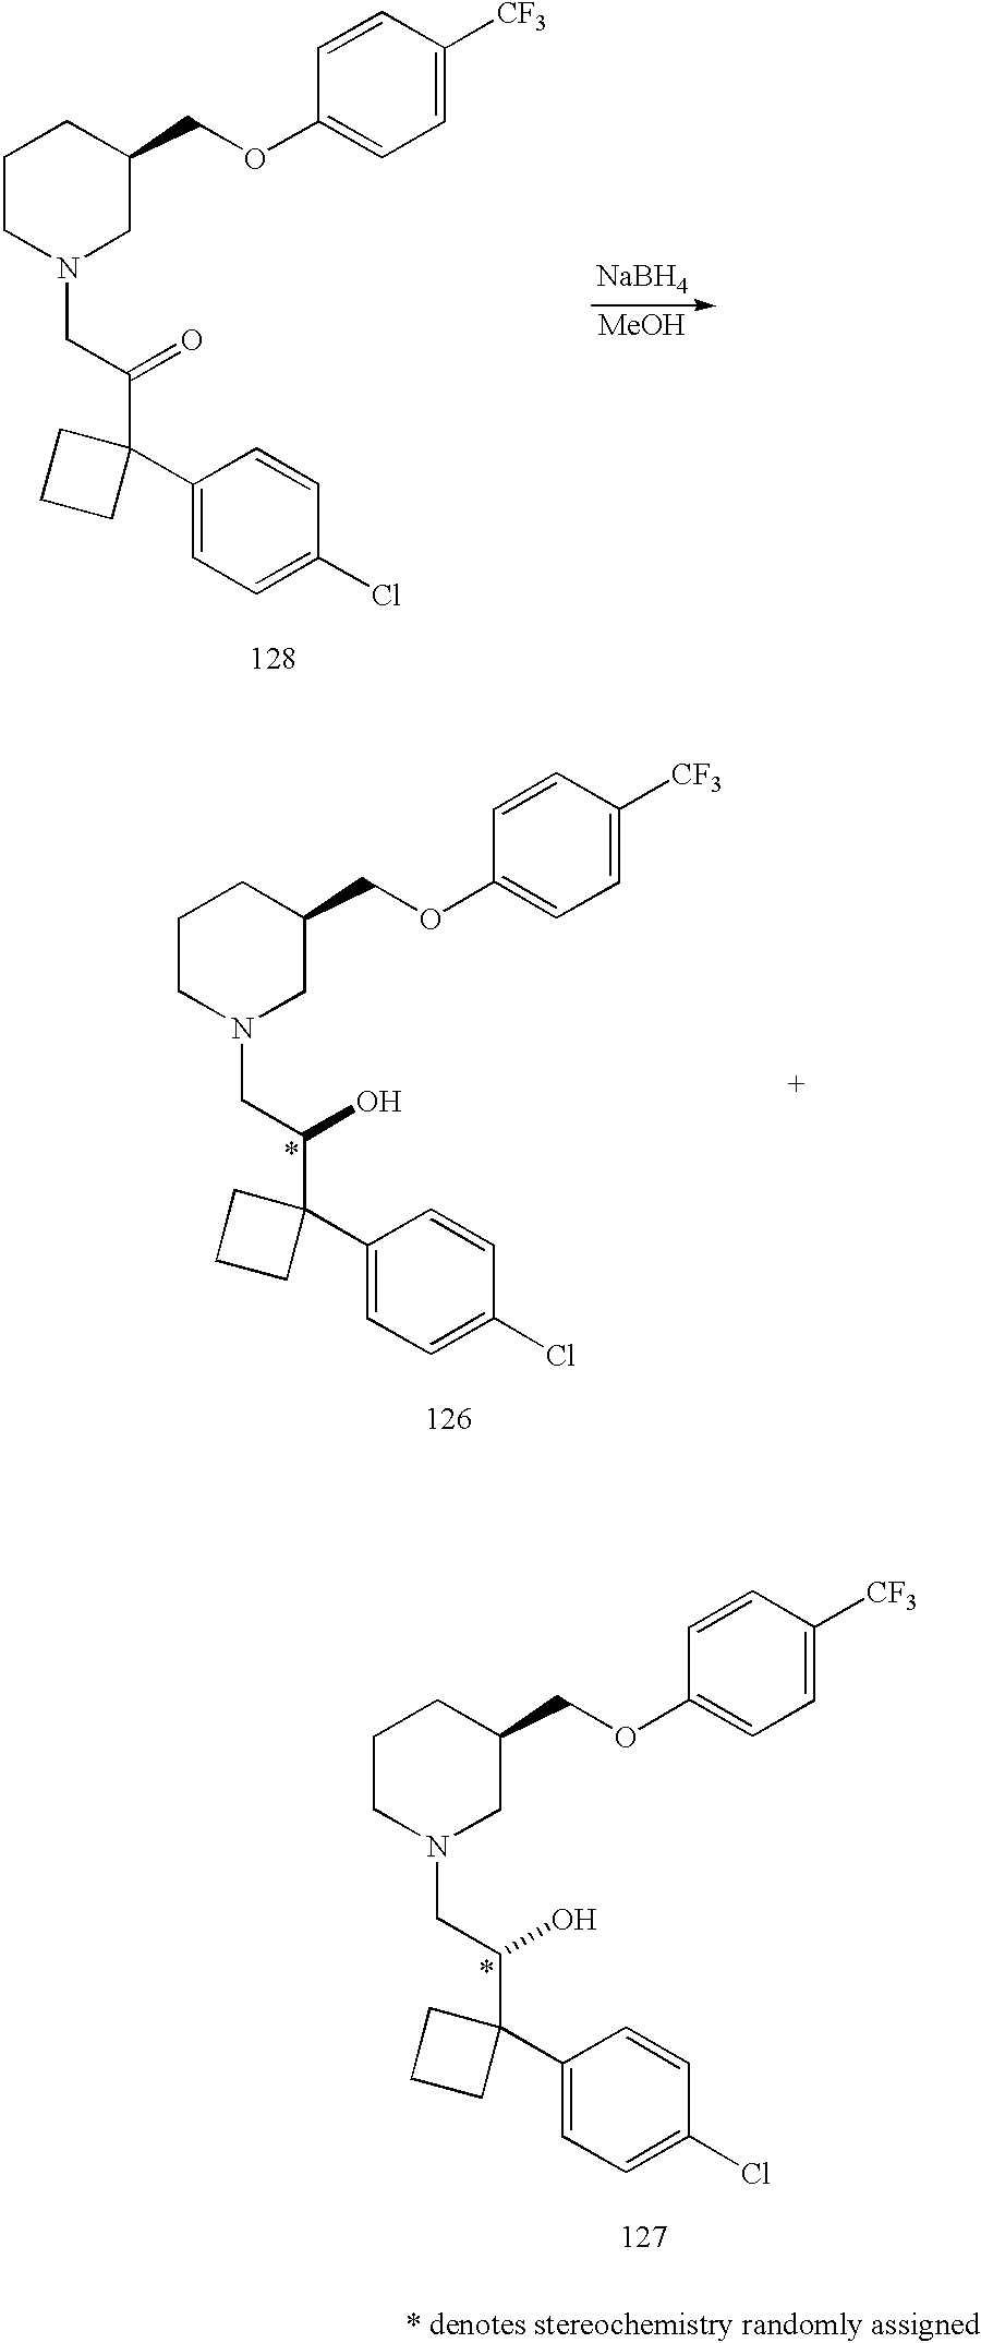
C1(C2(C(CN3CC(COC4=CC=C([CF3])C=C4)CCC3)=O)CCC2)=CC=C(Cl)C=C1.[NaBH4].[MeOH].C1(C2(C(CN3CC(COC4=CC=C([CF3])C=C4)CCC3)O)CCC2)=CC=C(Cl)C=C1.C1(C2(C(CN3CC(COC4=CC=C([CF3])C=C4)CCC3)O)CCC2)=CC=C(Cl)C=C1
